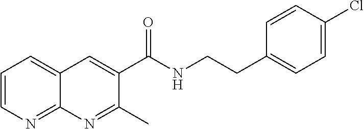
C1=CN=C2C(=C1)C=C(C(NCCC1=CC=C(Cl)C=C1)=O)C(C)=N2
